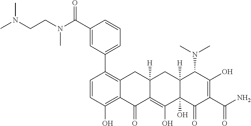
C1=CC(O)=C2C(=C1C1=CC=CC(C(N(CCN(C)C)C)=O)=C1)CC1([H])C(=C(O)C3(O)C([H])(C1)C(N(C)C)C(O)=C(C(=O)N)C3=O)C2=O
